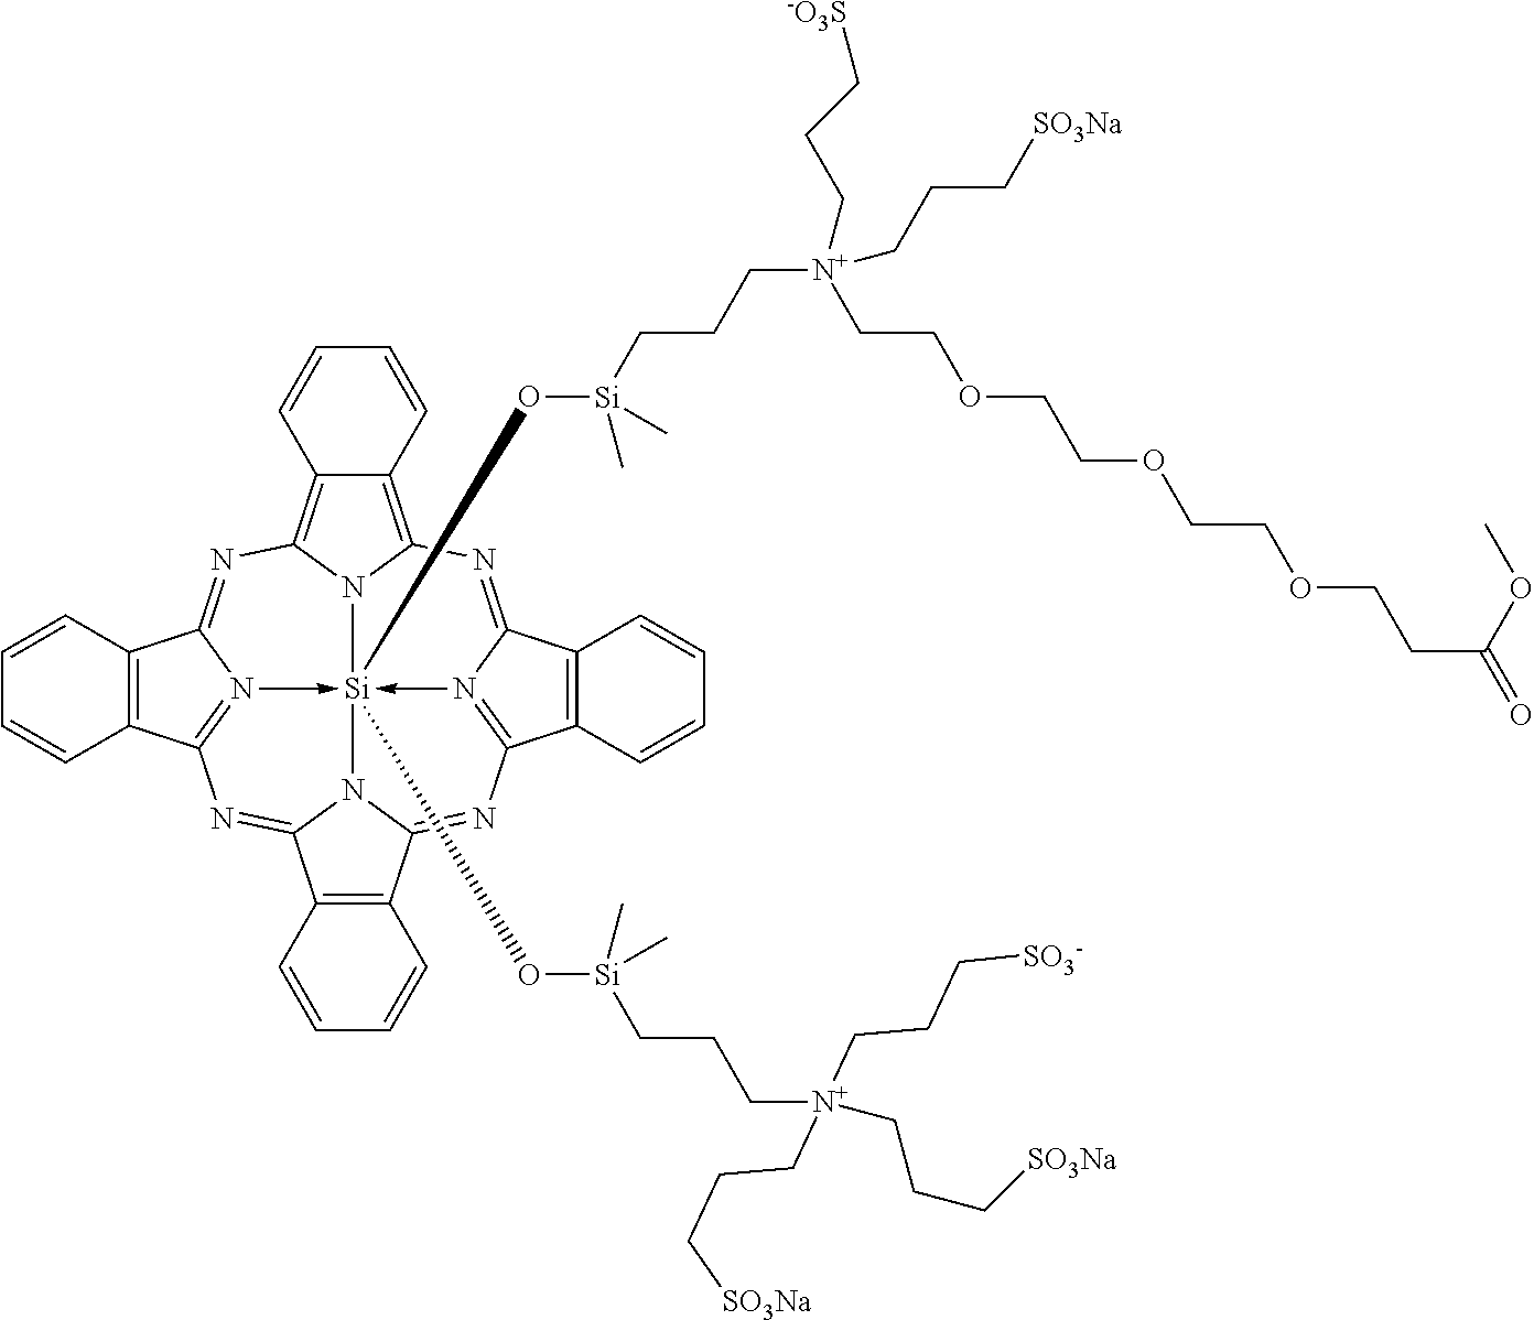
C1=CC2=C(C=C1)C1=NC3=C4C(=C5N3[Si]36(O[Si](CCC[N+](CCC[SO3Na])(CCC[SO3Na])CCC[SO3-])(C)C)(O[Si](CCC[N+](CCC[SO3Na])(CCOCCOCCOCCC(=O)OC)CCC[-O3S])(C)C)-N1=C2N=C1C2=C(C(=NC7=N->3C(=N5)C3=C7C=CC=C3)N16)C=CC=C2)C=CC=C4
